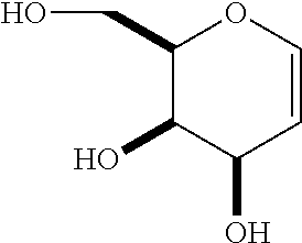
C1=COC(CO)C(O)C1O
